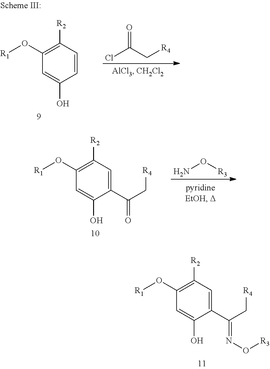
C1(O[R1])=C([R2])C=CC(O)=C1.O=C(C[R4])Cl.C1(O[R1])=C([R2])C=C(C(C[R4])=NO[R3])C(O)=C1.C1(O[R1])=C([R2])C=C(C(C[R4])=O)C(O)=C1.O(N)[R3]
